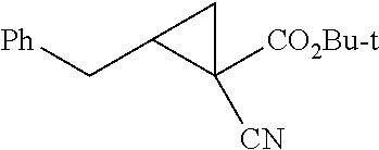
C1([CN])([CO2Bu-t])CC1C[Ph]
